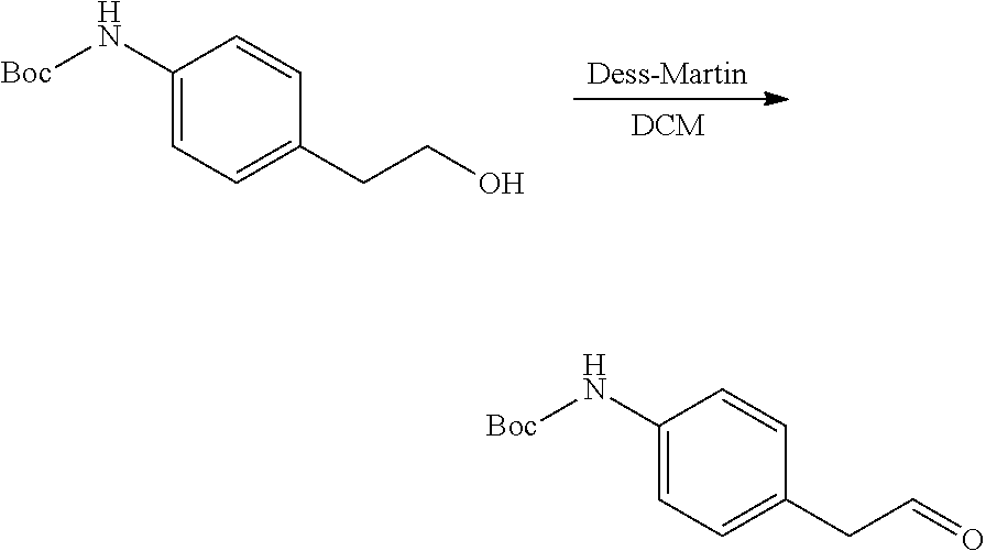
[DCM].[Dess-Martin].C1(N[Boc])=CC=C(CCO)C=C1.C1(N[Boc])=CC=C(CC=O)C=C1
